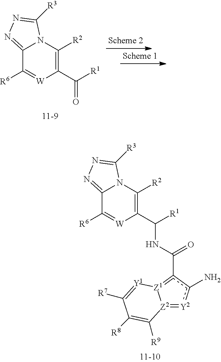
C12=NN=C([R3])N1C([R2])=C(C(=O)[R1])[W]=C2[R6].C12=NN=C([R3])N1C([R2])=C(C([R1])NC(c1c(N)[Y2]=[Z2]3[Z1]=1[Y1]=C([R7])C([R8])=C3[R9])=O)[W]=C2[R6]
